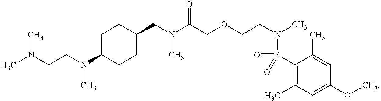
C1(CN(C(COCCN(C)S(=O)(C2=C(C)C=C(OC)C=C2C)=O)=O)C)CCC(N(CCN(C)C)C)CC1
